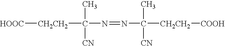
[CH2CH2](C(C)([CN])N=NC([CH2CH2][COOH])(C)[CN])[HOOC]
